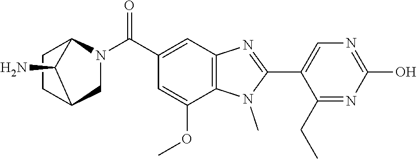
C1(C2=NC3=C(N2C)C(OC)=CC(C(N2CC4CCC2C4N)=O)=C3)=CN=C(O)N=C1CC
